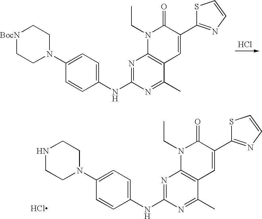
N1=C(NC2=CC=C(N3CCNCC3)C=C2)N=C(C)C2=C1N(CC)C(=O)C(C1=NC=CS1)=C2.Cl.Cl.N1=C(NC2=CC=C(N3CC[BocN]CC3)C=C2)N=C(C)C2=C1N(CC)C(=O)C(C1=NC=CS1)=C2
